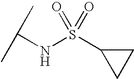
N(S(=O)(C1CC1)=O)C(C)C
